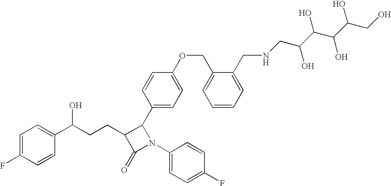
C1=C(F)C=CC(C(CCC2C(=O)N(C3=CC=C(F)C=C3)C2C2=CC=C(OCC3=CC=CC=C3CNCC(O)C(C(O)C(O)CO)O)C=C2)O)=C1
